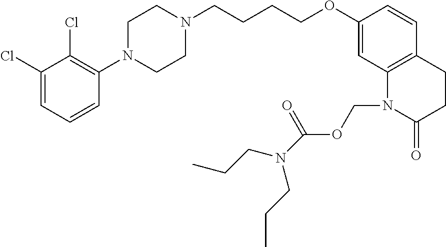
C1=C(Cl)C(Cl)=C(N2CCN(CCCCOC3=CC4=C(C=C3)CCC(=O)N4COC(=O)N(CCC)CCC)CC2)C=C1
